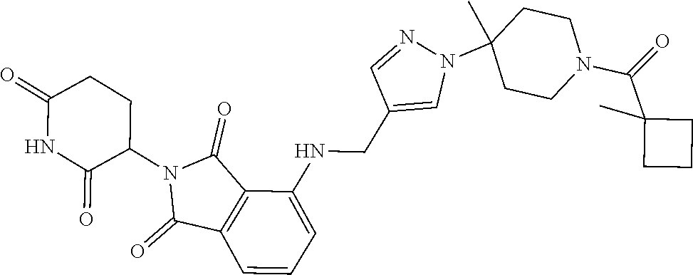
C1=CC=C(NCC2=CN(C3(C)CCN(C(C4(C)CCC4)=O)CC3)N=C2)C2=C1C(=O)N(C1CCC(=O)NC1=O)C2=O
